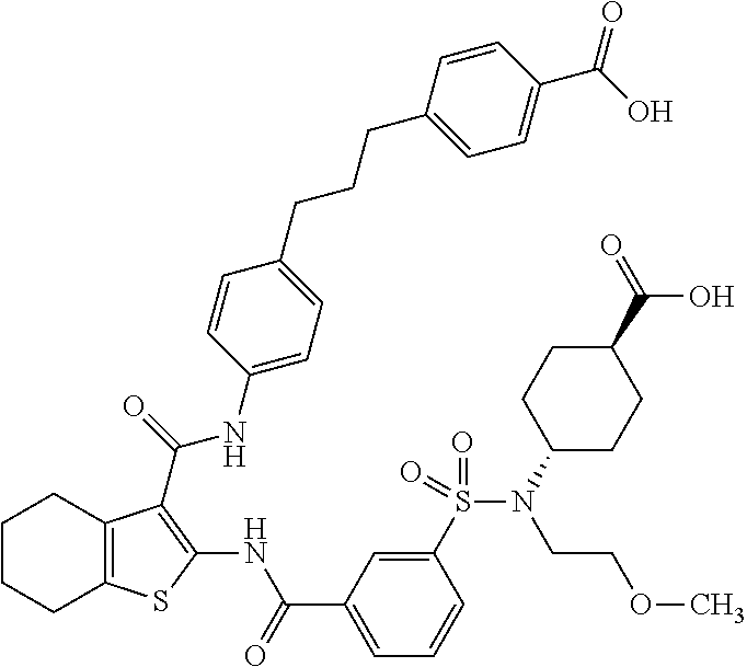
C1(S(N(C2CCC(C(=O)O)CC2)CCOC)(=O)=O)=CC(C(=O)NC2=C(C(=O)NC3=CC=C(CCCC4=CC=C(C(O)=O)C=C4)C=C3)C3=C(S2)CCCC3)=CC=C1
